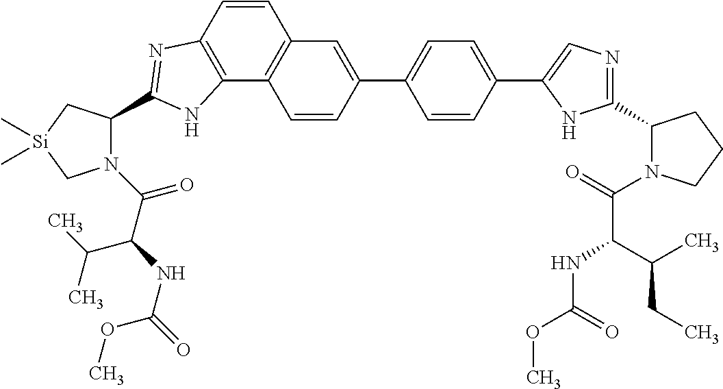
C1(C2=CC3=C(C4=C(C=C3)N=C(C3N(C(C(NC(=O)OC)C(C)C)=O)C[Si](C)(C)C3)N4)C=C2)=CC=C(C2=CN=C(C3N(C(=O)C(C(C)CC)NC(OC)=O)CCC3)N2)C=C1
